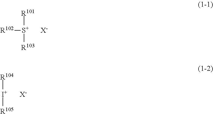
[S+]([R101])([R103])[R102].[X-].[I+]([R104])[R105].[X-]
